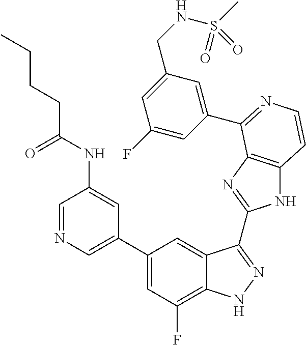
C1=C(C2=CC(F)=C3C(=C2)C(C2=NC4=C(N2)C=CN=C4C2=CC(CNS(C)(=O)=O)=CC(F)=C2)=NN3)C=C(NC(CCCC)=O)C=N1
